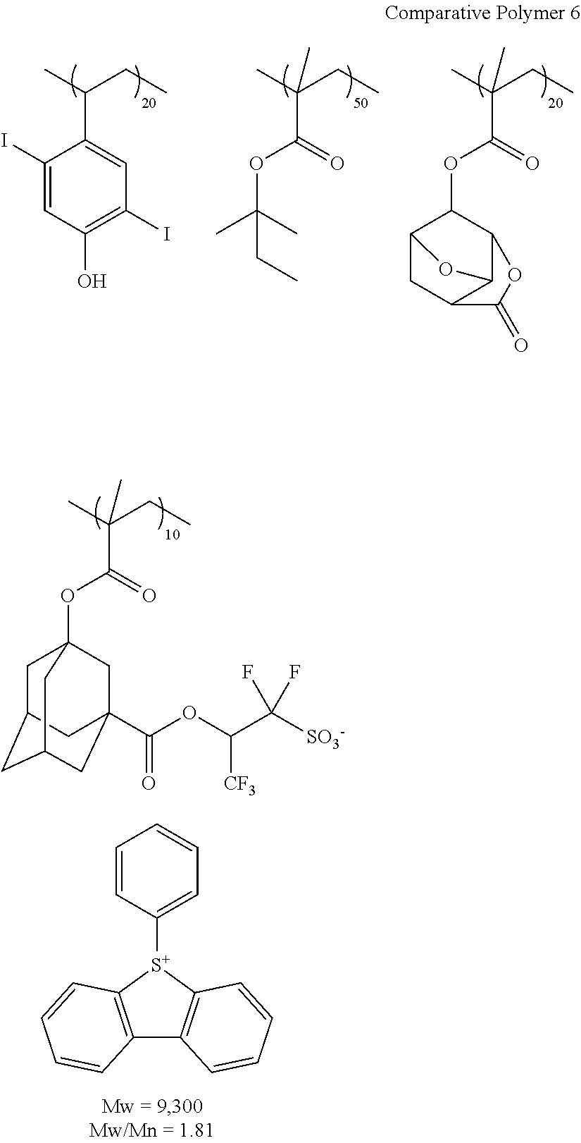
CC(CC)C1=CC(I)=C(O)C=C1I.CC(CC)(C(=O)OC(C)(C)CC)C.CC(CC)(C(=O)OC1C2CC3C(C1OC3=O)O2)C.CC(CC)(C(=O)OC12CC3CC(CC(C(OC(C([SO3-])(F)F)[CF3])=O)(C1)C3)C2)C.C12=C([S+](C3=CC=CC=C3)C3=C1C=CC=C3)C=CC=C2
